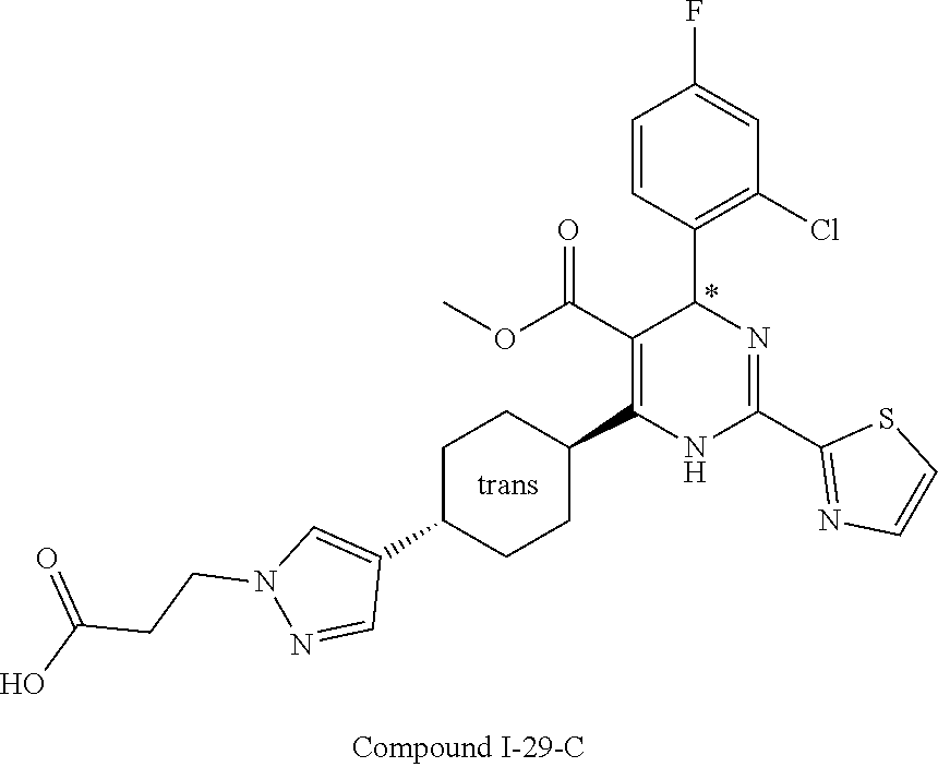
C1=C(F)C=CC(C2N=C(C3=NC=CS3)NC(C3CCC(C4=CN(CCC(O)=O)N=C4)CC3)=C2C(OC)=O)=C1Cl
